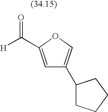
C1=C(C([H])=O)OC=C1C1CCCC1
